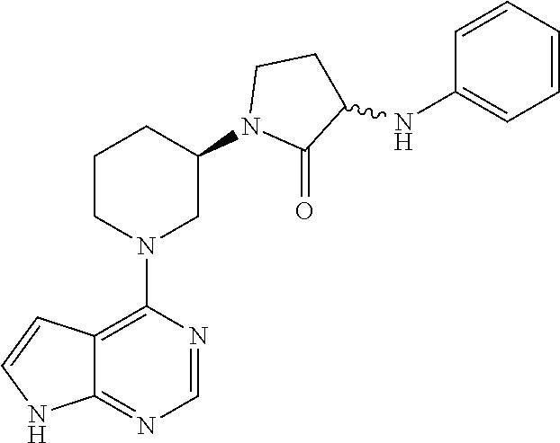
C12=C(N3CC(N4C(=O)C(NC5=CC=CC=C5)CC4)CCC3)N=CN=C1NC=C2
